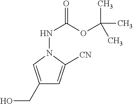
C1(CO)=CN(NC(OC(C)(C)C)=O)C([CN])=C1
